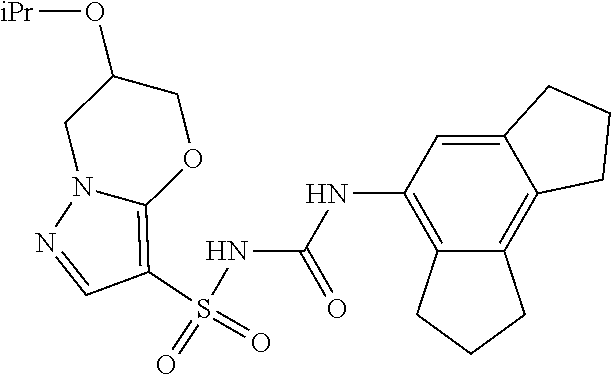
S(NC(NC1=C2C(=C3C(=C1)CCC3)CCC2)=O)(C1=C2N(N=C1)CC(O[iPr])CO2)(=O)=O
